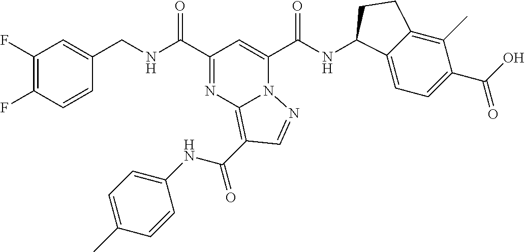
C1(F)=C(F)C=CC(CNC(C2=NC3=C(C(=O)NC4=CC=C(C)C=C4)C=NN3C(C(NC3C4=CC=C(C(O)=O)C(C)=C4CC3)=O)=C2)=O)=C1
